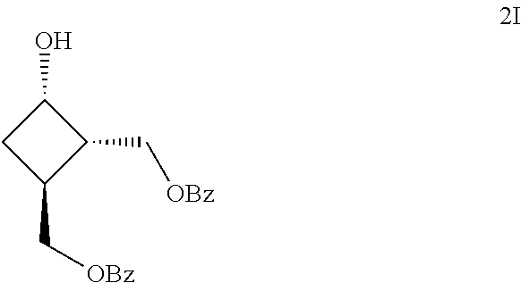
C1(O)CC(C[OBz])C1C[OBz]
